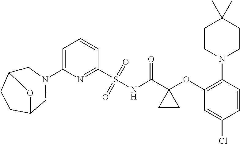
C1=C(N2CC3CCC(C2)O3)N=C(S(NC(C2(OC3=C(N4CCC(C)(C)CC4)C=CC(Cl)=C3)CC2)=O)(=O)=O)C=C1
